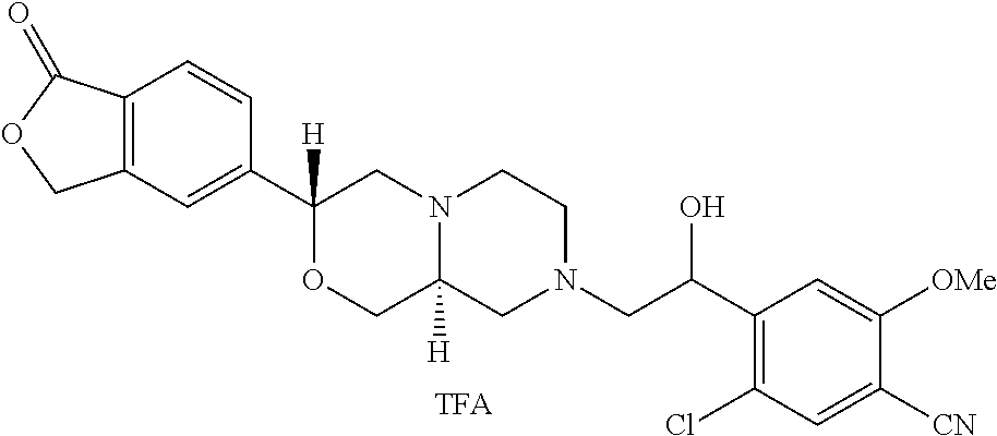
C12=C(C=C(C3([H])OCC4([H])N(C3)CCN(CC(C3=C(Cl)C=C([CN])C([OMe])=C3)O)C4)C=C1)COC2=O.[TFA]
